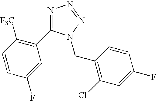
N1=C(C2=C([F3C])C=CC(F)=C2)N(CC2=C(Cl)C=C(F)C=C2)N=N1
